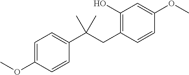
C1(O)=C(CC(C2=CC=C(OC)C=C2)(C)C)C=CC(OC)=C1
